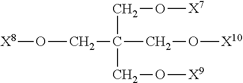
[X8]OCC(CO[X10])(CO[X7])CO[X9]
